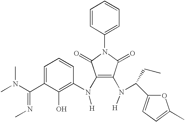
C1(N([H])C2=C(O)C(C(N(C)C)=NC)=CC=C2)=C(N([H])C(C2=CC=C(C)O2)CC)C(=O)N(C2=CC=CC=C2)C1=O
